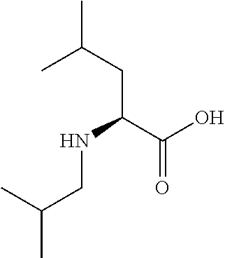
C(CC(C(O)=O)NCC(C)C)(C)C
